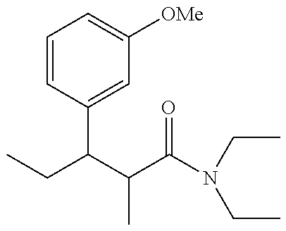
CCC(C(C(N(CC)CC)=O)C)C1=CC([OMe])=CC=C1
